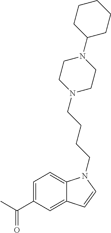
C1=C(C(C)=O)C=C2C(=C1)N(CCCCN1CCN(C3CCCCC3)CC1)C=C2
